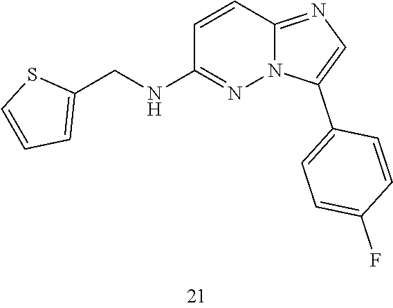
C(C1=CC=CS1)NC1=NN2C(=NC=C2C2=CC=C(F)C=C2)C=C1
